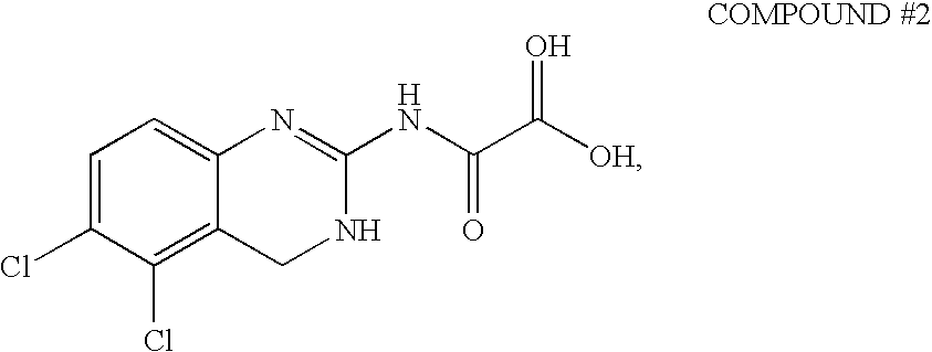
C1=C(Cl)C(Cl)=C2C(=C1)N=C(NC(=O)C([OH])=O)NC2
